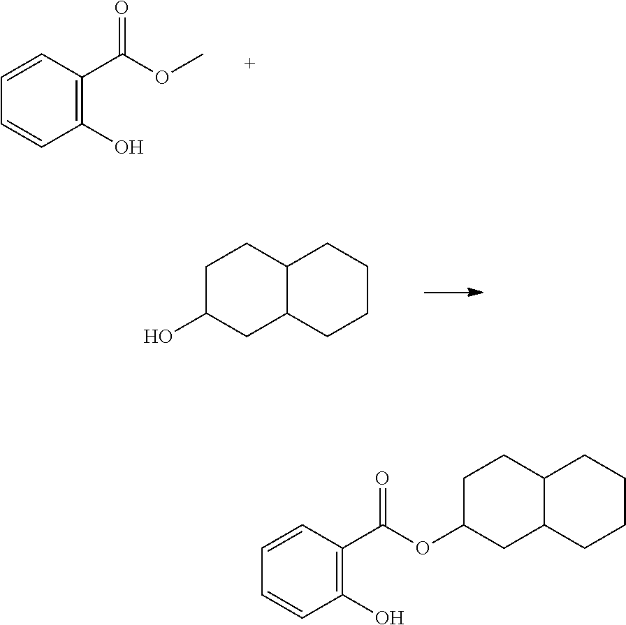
C1=CC(C(OC)=O)=C(O)C=C1.C12C(CCCC1)CC(O)CC2.O(C(C1=C(O)C=CC=C1)=O)C1CCC2C(C1)CCCC2
